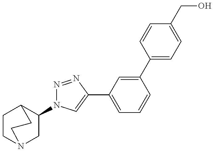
C1(N2N=NC(C3=CC=CC(C4=CC=C(CO)C=C4)=C3)=C2)CN2CCC1CC2
